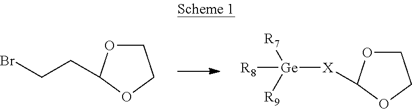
C1OC(CCBr)OC1.C1OC([X][Ge]([R8])([R7])[R9])OC1
